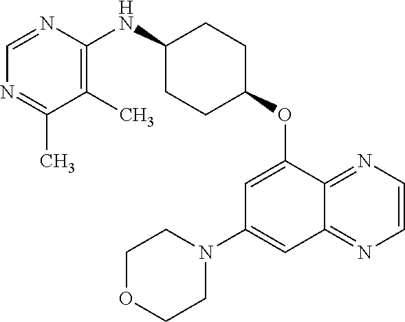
C1=NC(NC2CCC(OC3=CC(N4CCOCC4)=CC4=NC=CN=C34)CC2)=C(C)C(C)=N1
